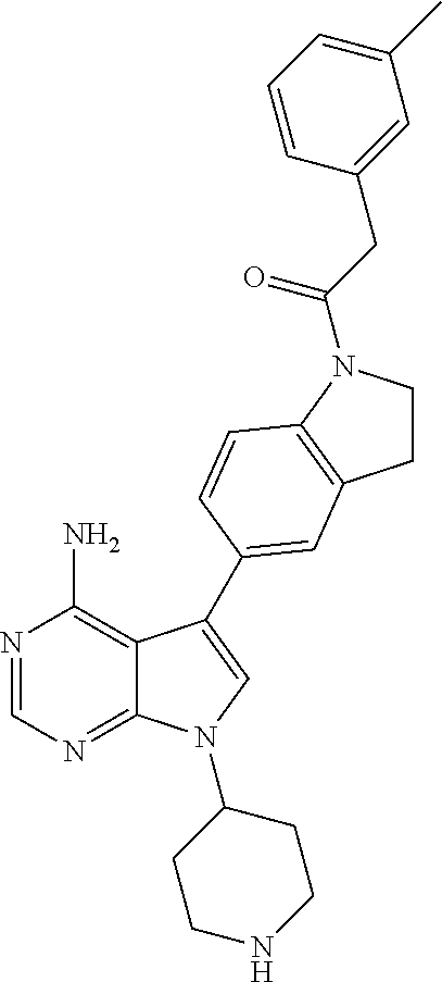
C1=NC(N)=C2C(=N1)N(C1CCNCC1)C=C2C1=CC2=C(N(C(=O)CC3=CC(C)=CC=C3)CC2)C=C1
